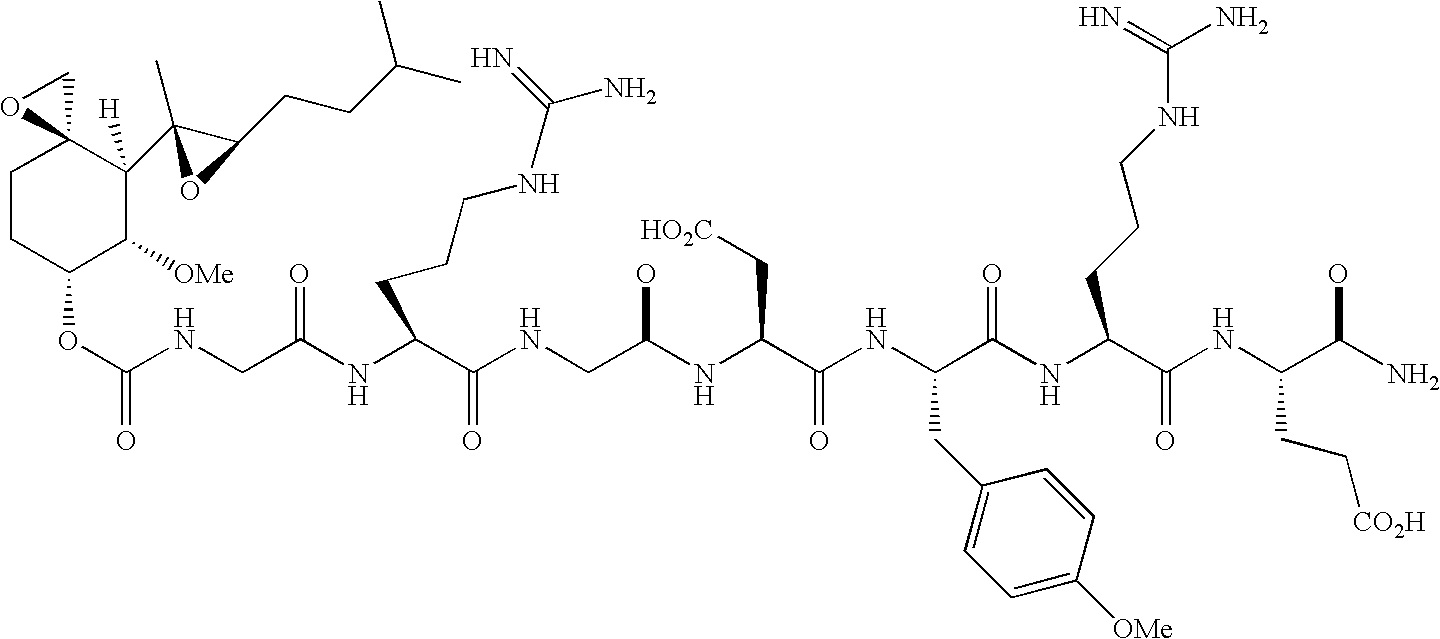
C1CC(OC(NCC(NC(C(NCC(NC(C(NC(C(=O)NC(C(NC(C(N)O)CC[CO2H])=O)CCCNC(=N)N)CC2=CC=C([OMe])C=C2)=O)C[HO2C])O)=O)CCCNC(N)=N)=O)=O)C([OMe])C([H])(C2(C)C(CCC(C)C)O2)C12CO2
